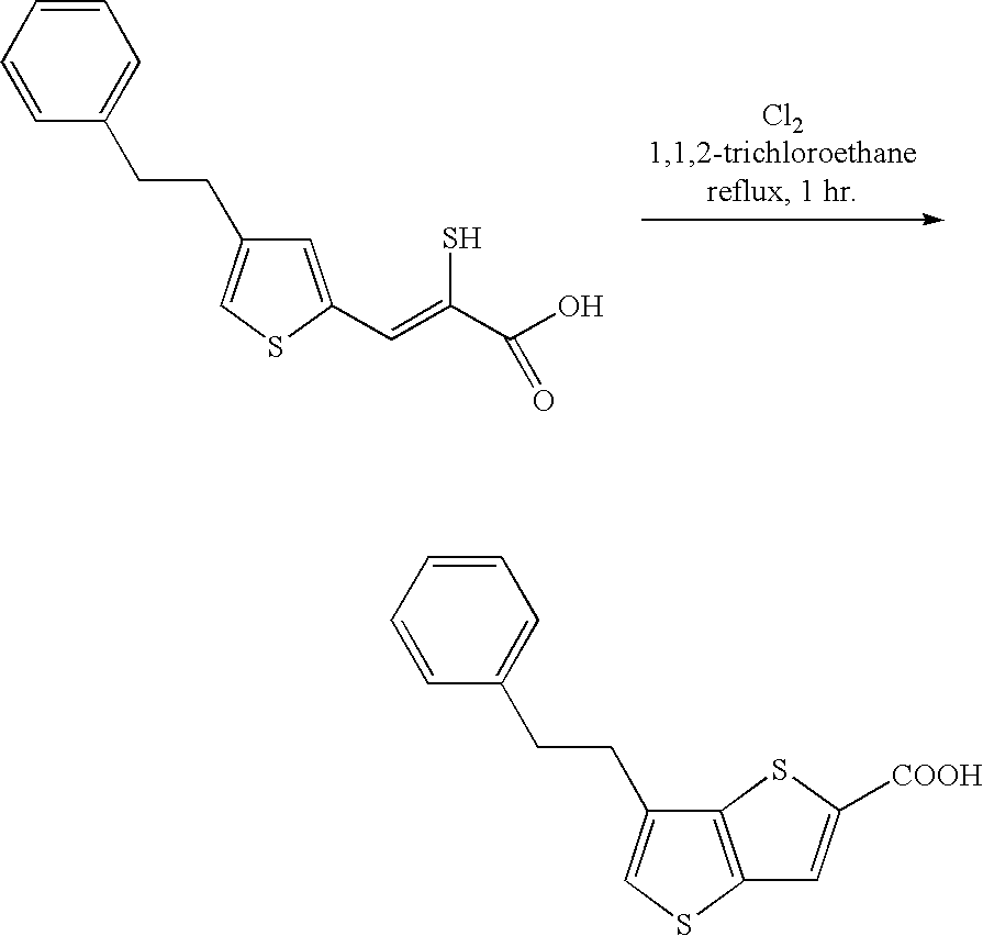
C(CC1=CSC(C=C(C(O)=O)S)=C1)C1=CC=CC=C1.C(CC1=CSC2=C1SC([COOH])=C2)C1=CC=CC=C1
